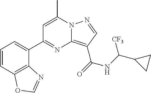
C1=C(C)N2C(=C(C(=O)NC(C3CC3)[CF3])C=N2)N=C1C1=CC=CC2=C1N=CO2
